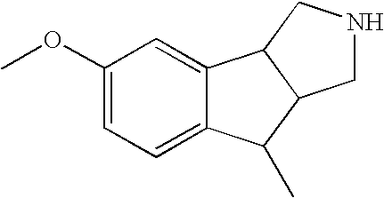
C1(OC)=CC=C2C(=C1)C1C(C2C)CNC1
